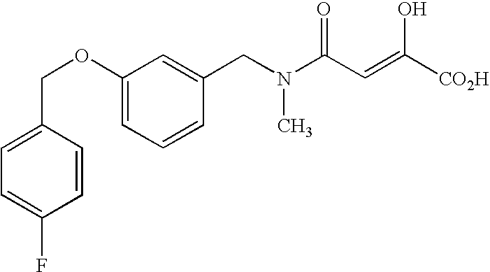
C1=C(COC2=CC=CC(CN(C(C=C([CO2H])O)=O)C)=C2)C=CC(F)=C1
